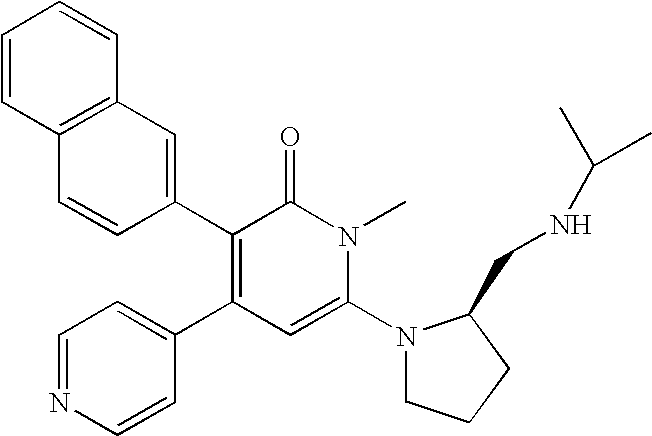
C12=C(C=C(C3=C(C4=CC=NC=C4)C=C(N4CCCC4CNC(C)C)N(C)C3=O)C=C1)C=CC=C2
